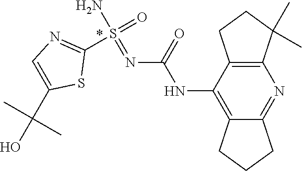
C1(C(O)(C)C)=CN=C(S(=O)(N)=NC(NC2=C3CCCC3=NC3=C2CCC3(C)C)=O)S1
